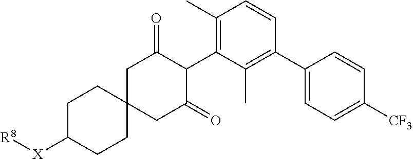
C1(C)=C(C2C(=O)CC3(CC2=O)CCC([X][R8])CC3)C(C)=C(C2=CC=C([CF3])C=C2)C=C1
